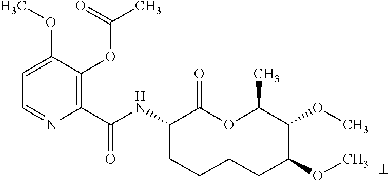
C1(C(NC2CCCCC(OC)C(OC)C(C)OC2=O)=O)=C(OC(C)=O)C(OC)=CC=N1
